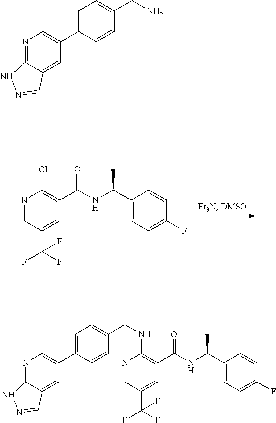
N1=C2C(=CC(C3=CC=C(CN)C=C3)=C1)C=NN2.ClC1=C(C(NC(C2=CC=C(F)C=C2)C)=O)C=C(C(F)(F)F)C=N1.N1=C2C(=CC(C3=CC=C(CNC4=C(C(NC(C5=CC=C(F)C=C5)C)=O)C=C(C(F)(F)F)C=N4)C=C3)=C1)C=NN2
